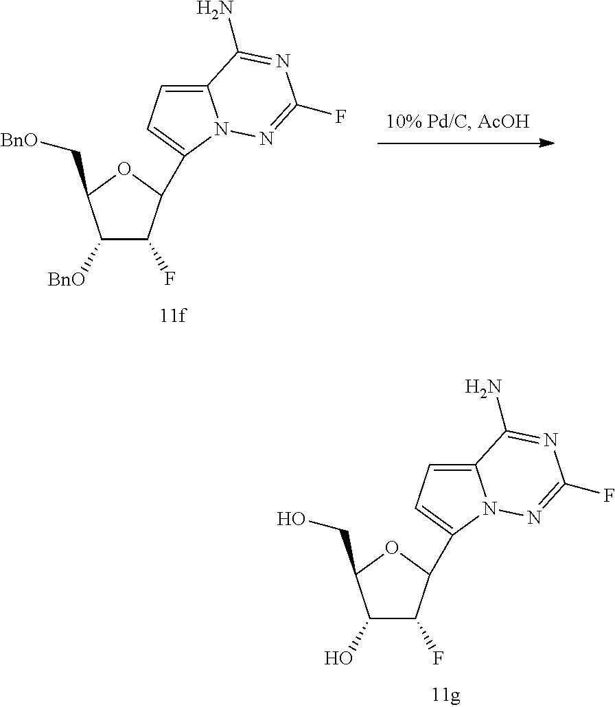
C1(O)C(F)C(C2=CC=C3N2N=C(F)N=C3N)OC1CO.C1([BnO])C(F)C(C2=CC=C3N2N=C(F)N=C3N)OC1C[BnO]
